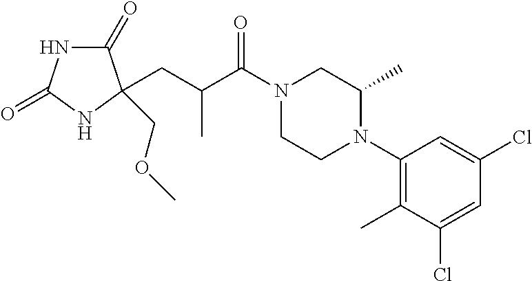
C1(=O)NC(=O)NC1(CC(C(N1CCN(C2=C(C)C(Cl)=CC(Cl)=C2)C(C)C1)=O)C)COC
